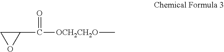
C(C1CO1)([OCH2CH2O]C)=O
